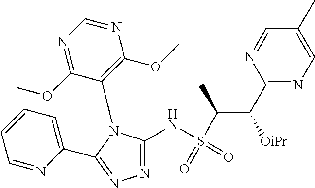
N1=C(NS(=O)(=O)C(C(C2=NC=C(C)C=N2)[OiPr])C)N(C2=C(OC)N=CN=C2OC)C(C2=CC=CC=N2)=N1
